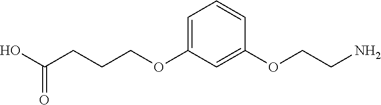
C1=C(OCCCC(O)=O)C=C(OCCN)C=C1
